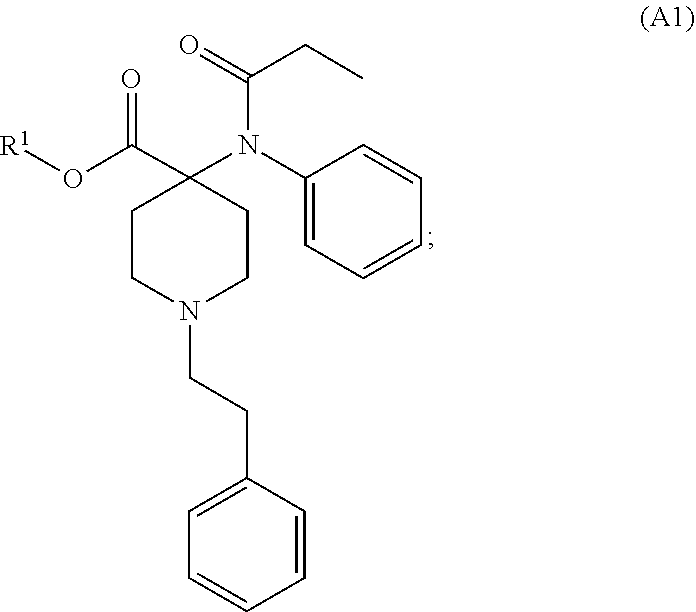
C1(CCN2CCC(N(C(=O)CC)C3=CC=CC=C3)(C(O[R1])=O)CC2)=CC=CC=C1
